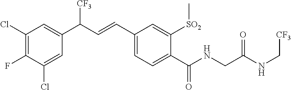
C1(Cl)=C(F)C(Cl)=CC(C(C=CC2=CC=C(C(NCC(NC[CF3])=O)=O)C([SO2]C)=C2)[CF3])=C1
